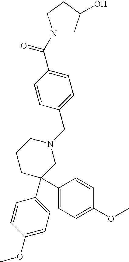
C1=C(C(N2CC(O)CC2)=O)C=CC(CN2CCCC(C3=CC=C(OC)C=C3)(C3=CC=C(OC)C=C3)C2)=C1
